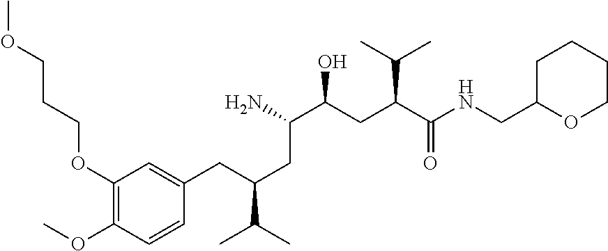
C1(OCCCOC)=C(OC)C=CC(CC(C(C)C)CC(C(CC(C(NCC2OCCCC2)=O)C(C)C)O)N)=C1
